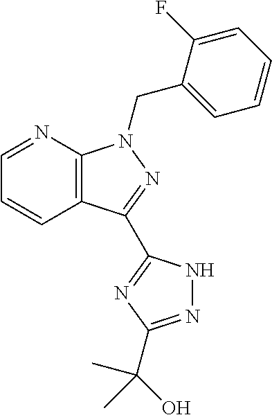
C1=NC2=C(C=C1)C(C1=NC(C(O)(C)C)=NN1)=NN2CC1=CC=CC=C1F
